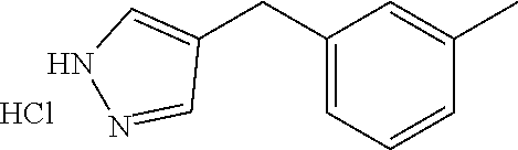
C1=C(CC2=CNN=C2)C=C(C)C=C1.Cl
